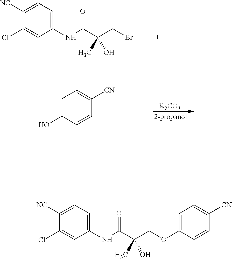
C(C(CBr)(C)O)(=O)NC1=CC=C([NC])C(Cl)=C1.C1=C(O)C=CC([CN])=C1.[K2CO3].C(C(COC1=CC=C([CN])C=C1)(C)O)(=O)NC1=CC=C([NC])C(Cl)=C1
